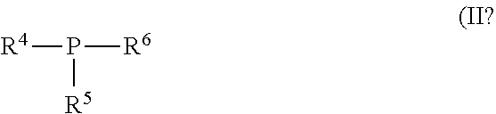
P([R5])([R6])[R4]
